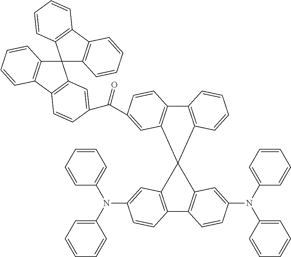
C12=C(C=C(N(C3=CC=CC=C3)C3=CC=CC=C3)C=C1)C1(C3=C2C=CC(N(C2=CC=CC=C2)C2=CC=CC=C2)=C3)C2=C(C3=C1C=C(C(=O)C1=CC4=C(C5=C(C=CC=C5)C45C4=C(C6=C5C=CC=C6)C=CC=C4)C=C1)C=C3)C=CC=C2
